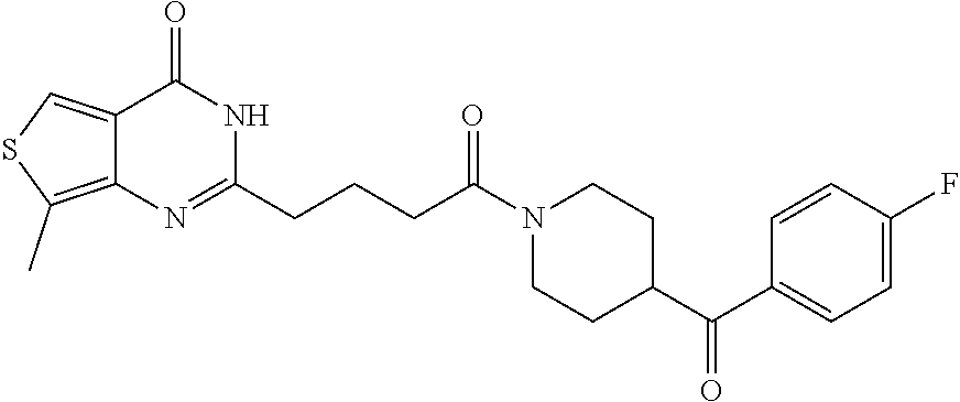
C12=CSC(C)=C1N=C(CCCC(N1CCC(C(C3=CC=C(F)C=C3)=O)CC1)=O)NC2=O
